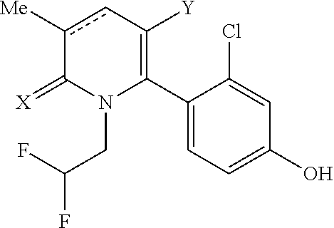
C1(C2=C([Y])cc([Me])C(=[X])N2CC(F)F)=CC=C(O)C=C1Cl
